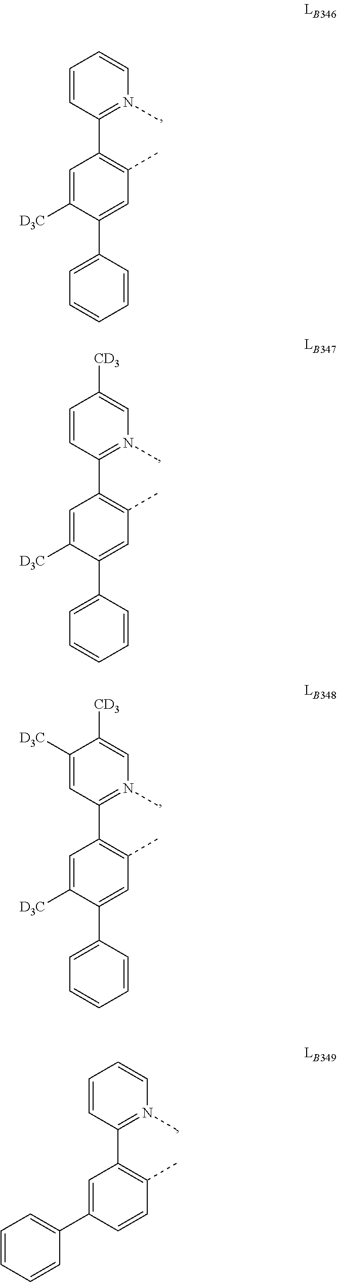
C1=CC(C2=C(C)C=C(C3=CC=CC=C3)C([D3C])=C2)=N(C)C=C1[CD3].C1([D3C])=CC(C2=C(C)C=C(C3=CC=CC=C3)C([D3C])=C2)=N(C)C=C1[CD3].C1=CC(C2=C(C)C=CC(C3=CC=CC=C3)=C2)=N(C)C=C1.C1=CC(C2=C(C)C=C(C3=CC=CC=C3)C([D3C])=C2)=N(C)C=C1
